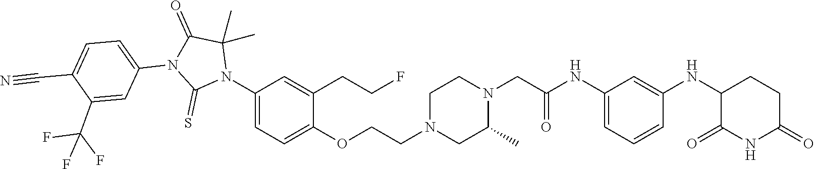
C1=C(NC(CN2CCN(CCOC3=CC=C(N4C(C)(C)C(=O)N(C5=CC=C(C#N)C(C(F)(F)F)=C5)C4=S)C=C3CCF)CC2C)=O)C=C(NC2C(=O)NC(=O)CC2)C=C1
